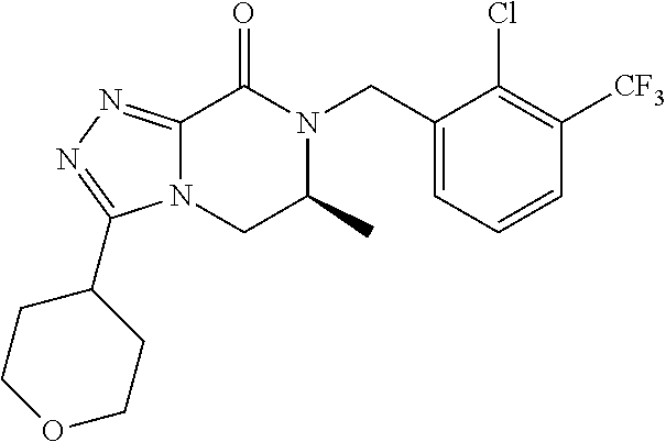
C12=NN=C(C3CCOCC3)N1CC(C)N(CC1=CC=CC([CF3])=C1Cl)C2=O
